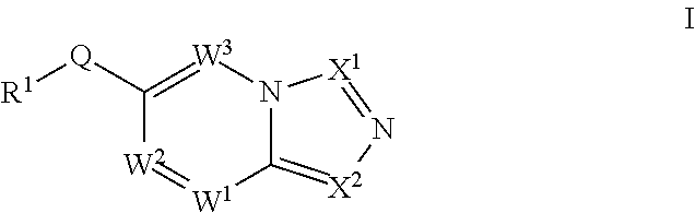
C1([Q][R1])=[W3]N2C(=[X2]N=[X1]2)[W1]=[W2]1
